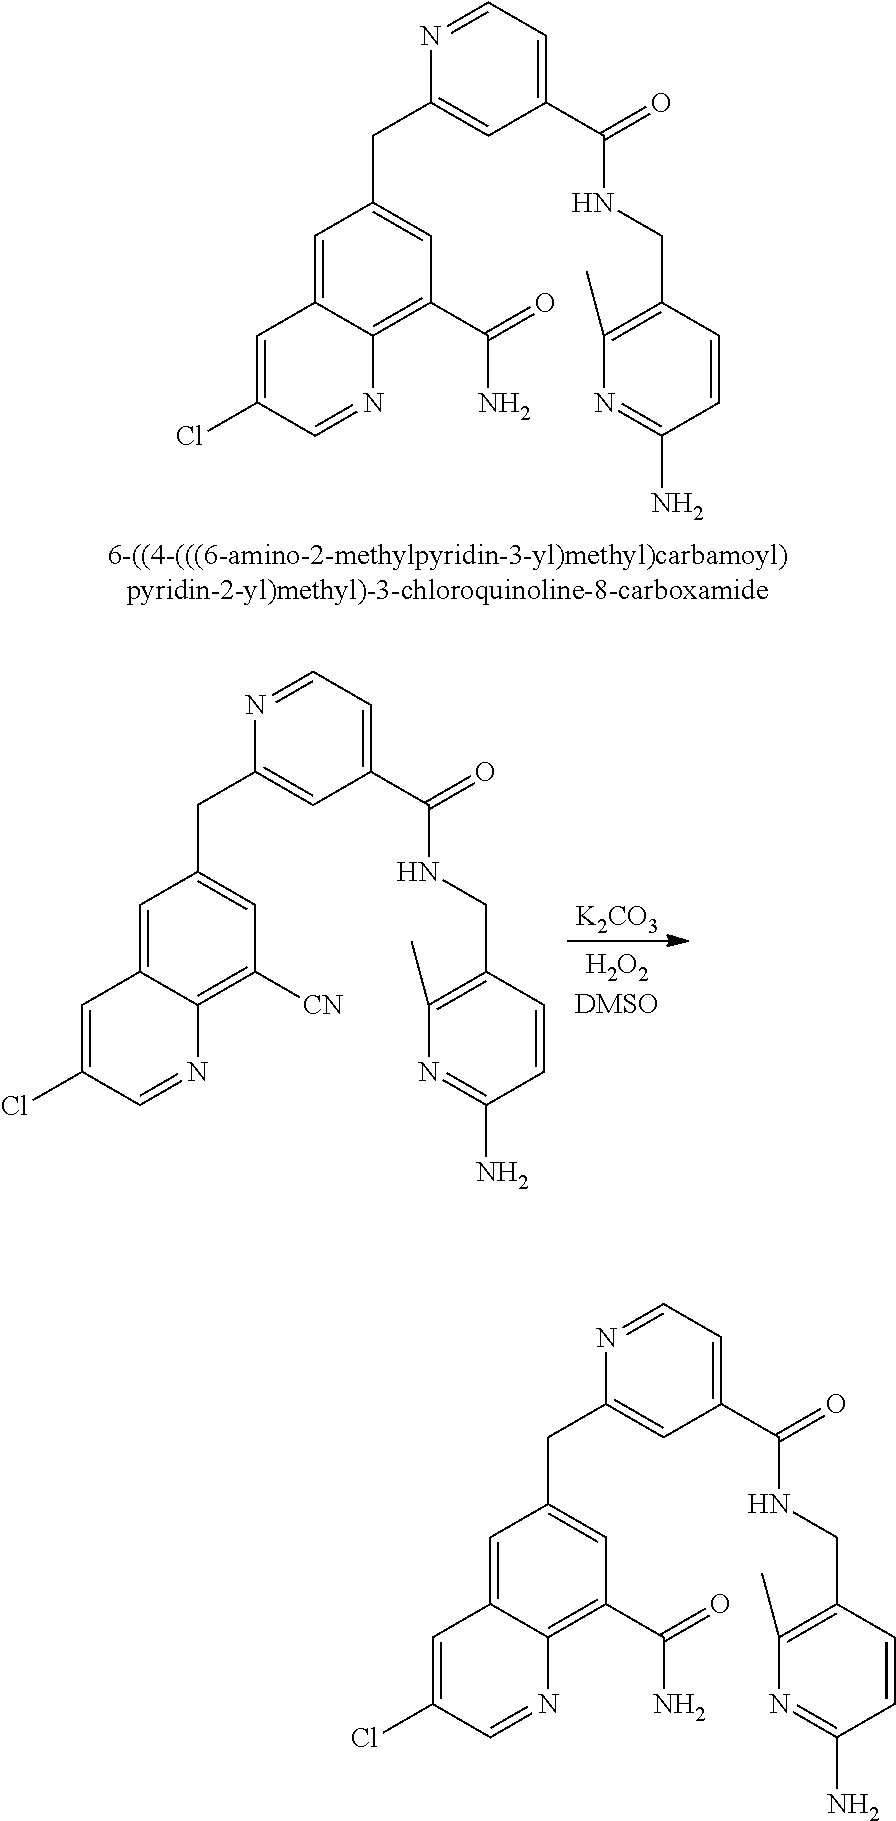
C1=C2C(=C(C(=O)N)C=C1CC1=CC(C(=O)NCC3=C(C)N=C(N)C=C3)=CC=N1)N=CC(Cl)=C2.C1=C2C(=C([CN])C=C1CC1=CC(C(=O)NCC3=C(C)N=C(N)C=C3)=CC=N1)N=CC(Cl)=C2.[K2CO3].C1=C2C(=C(C(=O)N)C=C1CC1=CC(C(=O)NCC3=C(C)N=C(N)C=C3)=CC=N1)N=CC(Cl)=C2
